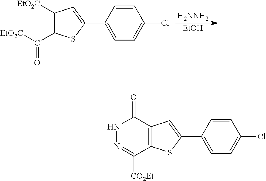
[H2NNH2].[EtOH].C1([EtO2C])=C(C([EtO2C])=O)SC(C2=CC=C(Cl)C=C2)=C1.N1N=C([CO2Et])C2=C(C1=O)C=C(C1=CC=C(Cl)C=C1)S2
